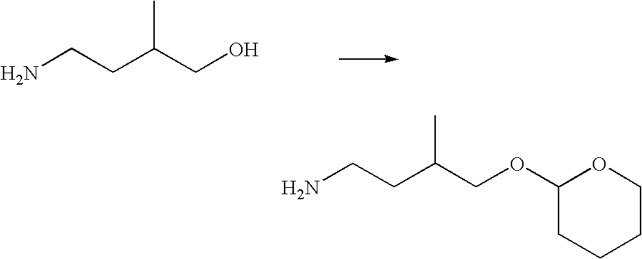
NCCC(CO)C.NCCC(COC1CCCCO1)C
